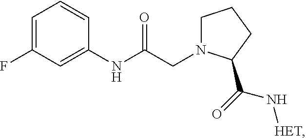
C1=C(F)C=C(NC(CN2CCCC2C(N[HET])=O)=O)C=C1
